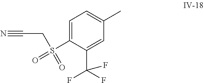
N#CCS(=O)(=O)C1=CC=C(C)C=C1C(F)(F)F
